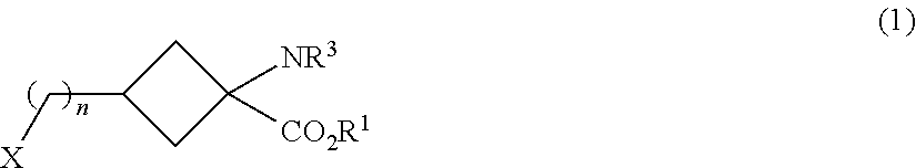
C1C(C[X])CC1([NR3])[CO2R1]
